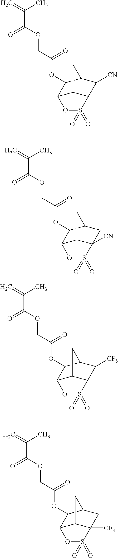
C=C(C)C(OCC(=O)OC1C2C3C(C([CN])C1C3)S(=O)(=O)O2)=O.C=C(C)C(OCC(=O)OC1C2C3C([CN])(CC1C3)S(=O)(=O)O2)=O.C=C(C)C(OCC(=O)OC1C2C3C(C([CF3])C1C3)S(=O)(=O)O2)=O.C=C(C)C(OCC(=O)OC1C2C3C([CF3])(CC1C3)S(=O)(=O)O2)=O
